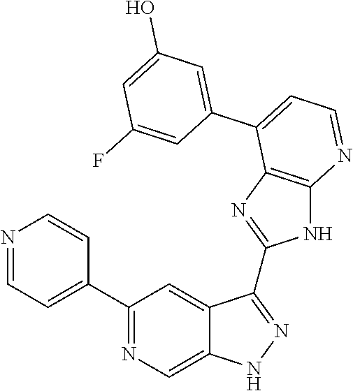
C1(C2=NC=C3C(=C2)C(C2=NC4=C(N2)N=CC=C4C2=CC(O)=CC(F)=C2)=NN3)=CC=NC=C1
